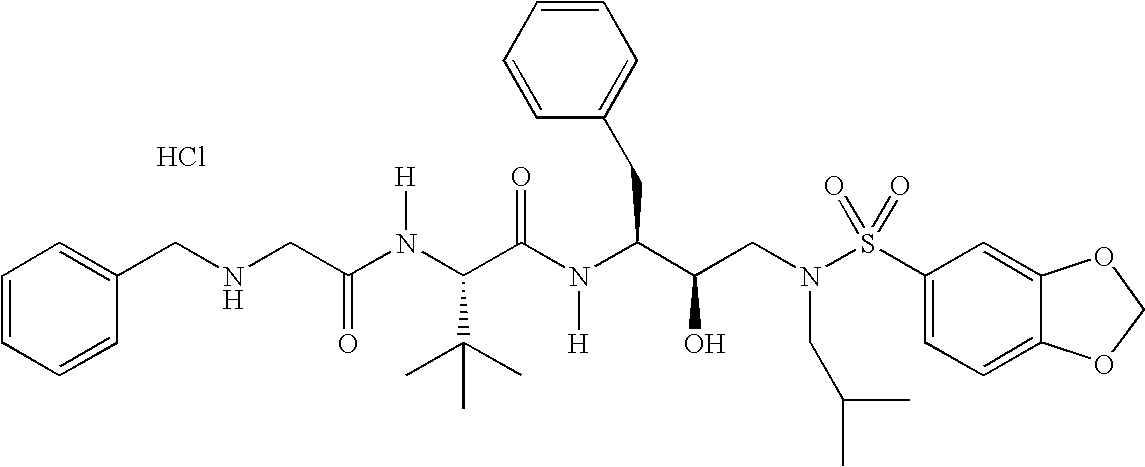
C(NCC(N(C(C(N(C(C(CN(S(C1=CC=C2C(=C1)OCO2)(=O)=O)CC(C)C)O)CC1=CC=CC=C1)[H])=O)C(C)(C)C)[H])=O)C1=CC=CC=C1.Cl
